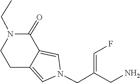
C1C2=CN(CC(CN)=CF)C=C2C(=O)N(CC)C1
